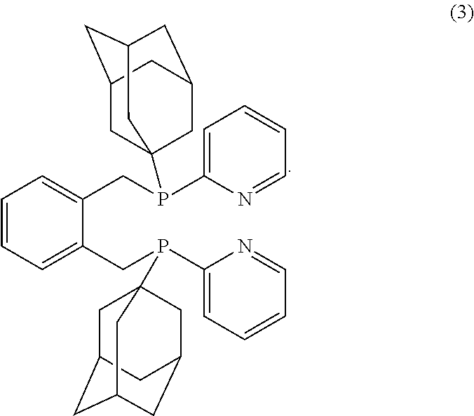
C1(CP(C2=CC=CC=N2)C23CC4CC(CC(C2)C4)C3)=CC=CC=C1CP(C1=CC=CC=N1)C12CC3CC(CC(C1)C3)C2
